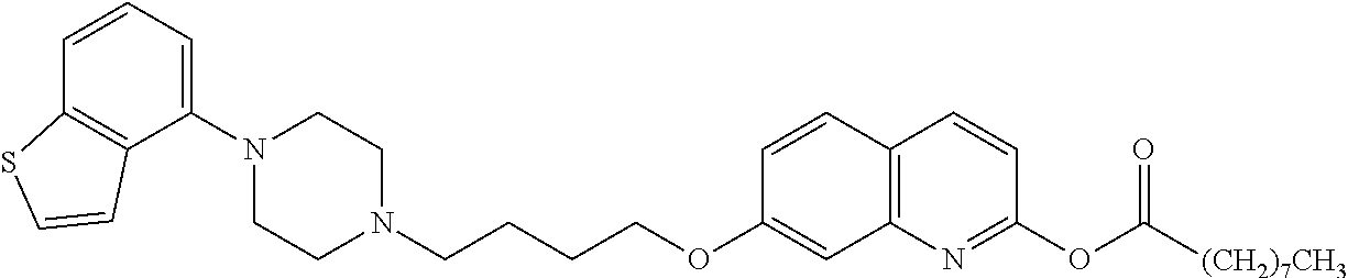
C1N(C2=CC=CC3=C2C=CS3)CCN(CCCCOC2=CC3=C(C=C2)C=CC(OC([(CH2)7CH3])=O)=N3)C1
